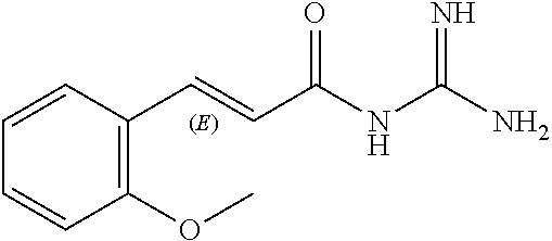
C1(OC)=C(C=CC(NC(N)=N)=O)C=CC=C1
